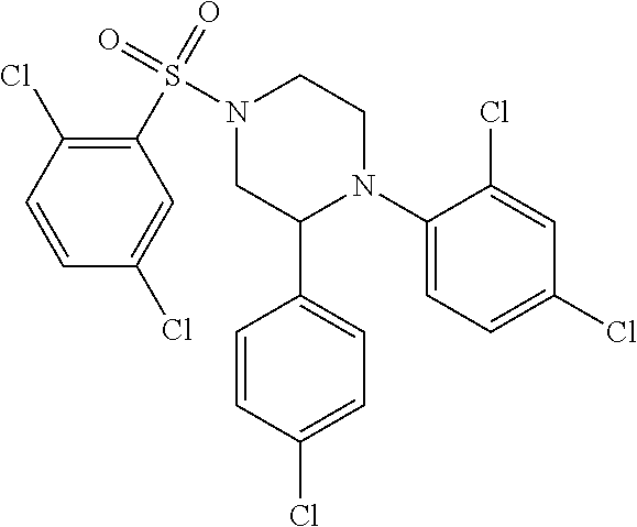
C1(N2CCN(S(=O)(=O)C3=C(Cl)C=CC(Cl)=C3)CC2C2=CC=C(Cl)C=C2)=CC=C(Cl)C=C1Cl
